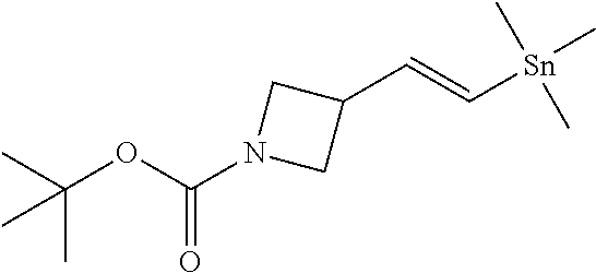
C(C1CN(C(=O)OC(C)(C)C)C1)=C[Sn](C)(C)C
